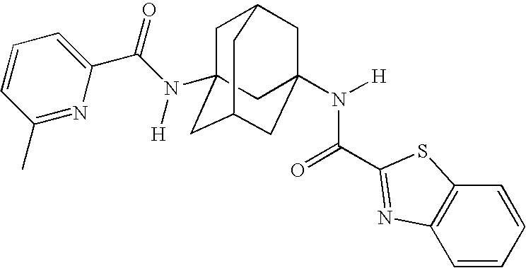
C1C2(N(C(C3=CC=CC(C)=N3)=O)[H])CC3CC(N([H])C(=O)C4=NC5=C(C=CC=C5)S4)(CC1C3)C2
